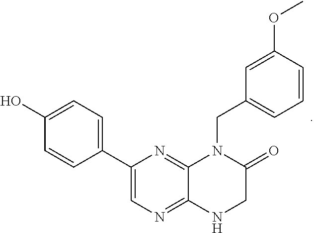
C1(C2=CC=C(O)C=C2)=CN=C2C(=N1)N(CC1=CC=CC(OC)=C1)C(=O)CN2
